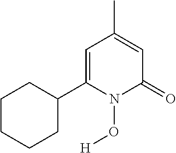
C1=C(C2CCCCC2)N(O[H])C(=O)C=C1C
